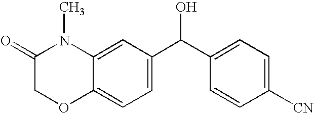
C12=CC=C(C(C3=CC=C([CN])C=C3)O)C=C1N(C)C(=O)CO2
